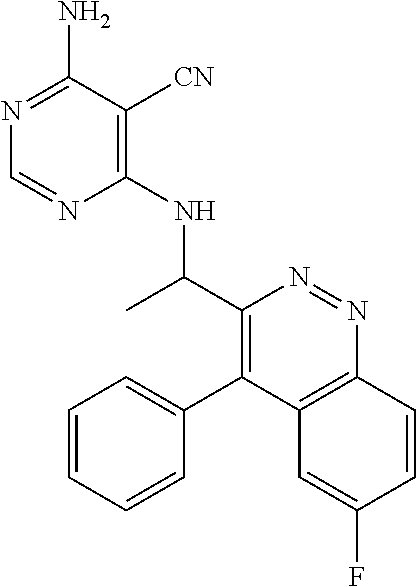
C1(NC(C2=C(C3=CC=CC=C3)C3=C(N=N2)C=CC(F)=C3)C)=C([CN])C(N)=NC=N1
